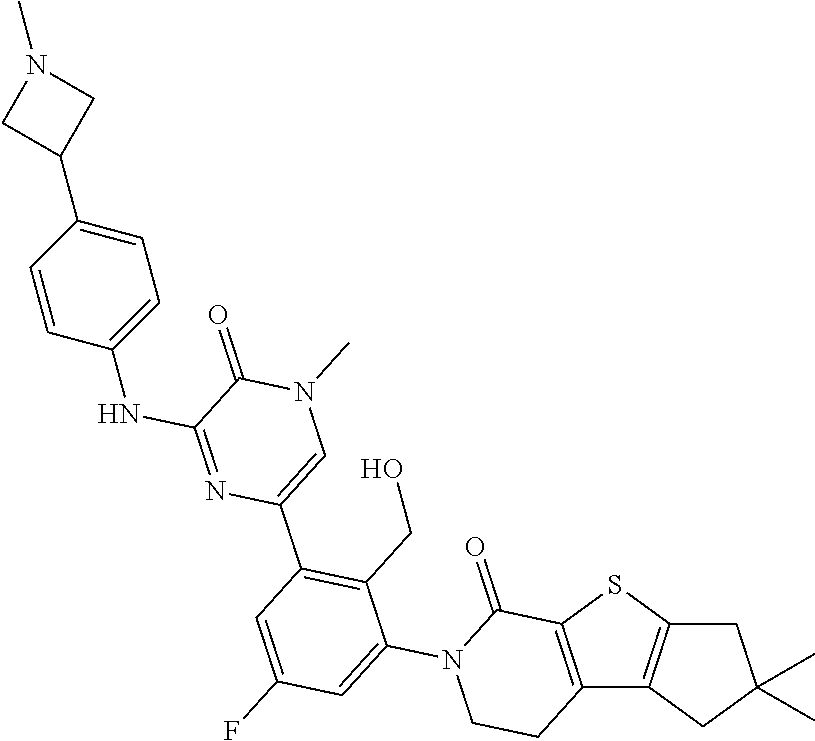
C12=C(SC3=C1CC(C)(C)C3)C(=O)N(C1=CC(F)=CC(C3=CN(C)C(=O)C(NC4=CC=C(C5CN(C)C5)C=C4)=N3)=C1CO)CC2
